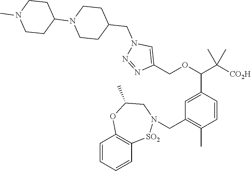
C1=CC(C(OCC2=CN(CC3CCN(C4CCN(C)CC4)CC3)N=N2)C([CO2H])(C)C)=CC(CN2[SO2]C3=C(C=CC=C3)OC(C)C2)=C1C
